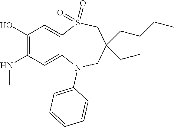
C1C(CCCC)(CC)CN(C2=CC=CC=C2)C2=CC(NC)=C(O)C=C2S1(=O)=O
